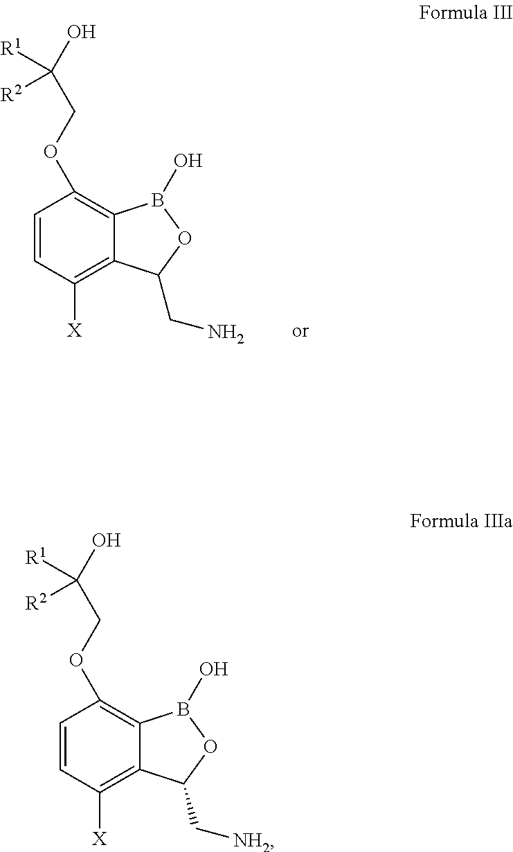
C1=CC([X])=C2C(=C1OCC(O)([R1])[R2])B(O)OC2CN.C1=CC([X])=C2C(=C1OCC(O)([R1])[R2])B(O)OC2C[NH2]
